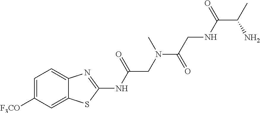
C1=C([F3CO])C=C2C(=C1)N=C(NC(CN(C(CNC(C(C)N)=O)=O)C)=O)S2
